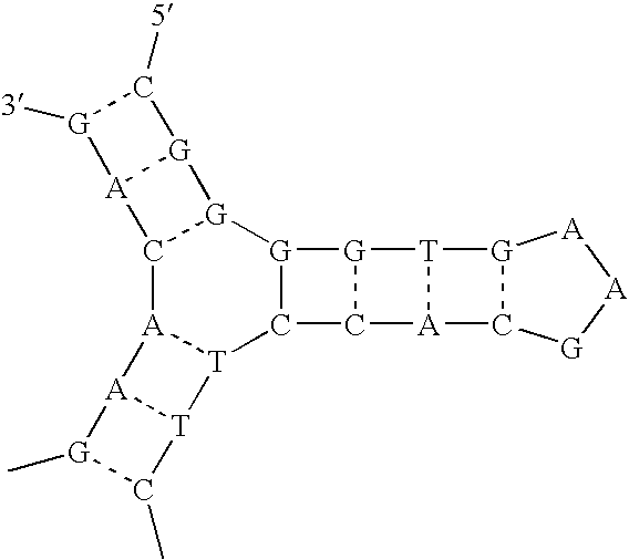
C12[A]3[T](C4[G]([G]1[G]1[A]2[G]([3])C1[5])[G]1C4[A]2[T]1[G]1C2[G][A][A]1)[T]1[A]3[G](C)C1C
